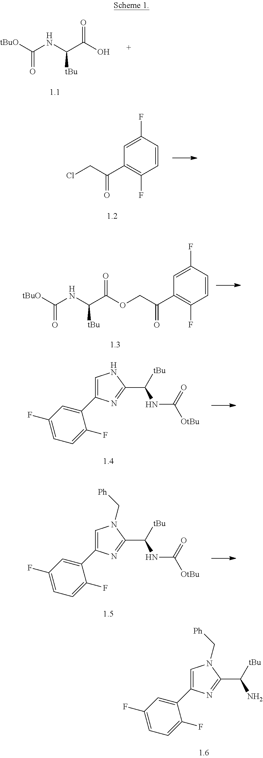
C1=C(C2=CC(F)=CC=C2F)N=C(C([tBu])N)N1C[Ph].[tBuO]C(NC(C(O)=O)[tBu])=O.C1=CC(F)=CC(C(CCl)=O)=C1F.[tBuO]C(NC(C(=O)OCC(C1=C(F)C=CC(F)=C1)=O)[tBu])=O.C1=C(C2=CC(F)=CC=C2F)N=C(C([tBu])NC([OtBu])=O)N1.C1=C(C2=CC(F)=CC=C2F)N=C(C([tBu])NC([OtBu])=O)N1C[Ph]
